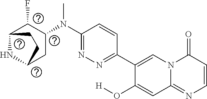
N1=C(N(C)C2CC3NC(C2F)CC3)C=CC(C2=CN3C(=NC=CC3=O)C=C2O[H])=N1
